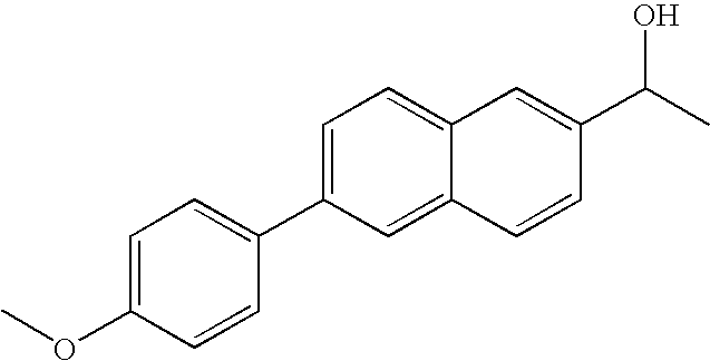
C12=CC=C(C3=CC=C(OC)C=C3)C=C1C=CC(C(C)O)=C2
